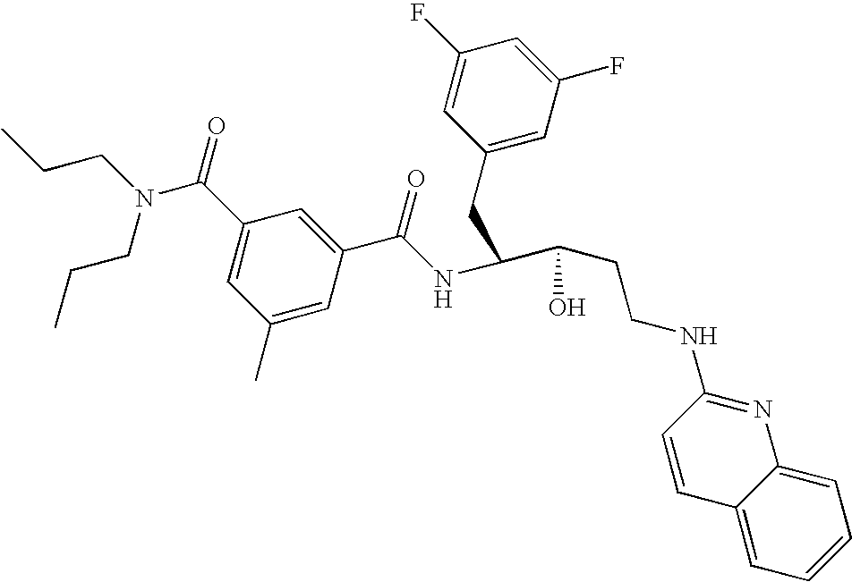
C1(C)=CC(C(NC(C(O)CCNC2=NC3=CC=CC=C3C=C2)CC2=CC(F)=CC(F)=C2)=O)=CC(C(N(CCC)CCC)=O)=C1
